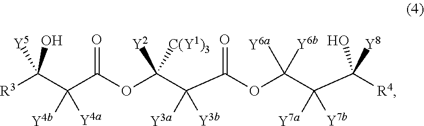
[R3]C(C(C(OC(C(C(OC(C(C([R4])(O)[Y8])([Y7a])[Y7b])([Y6a])[Y6b])=O)([Y3a])[Y3b])([Y2])[C(Y1)3])=O)([Y4b])[Y4a])([Y5])O
